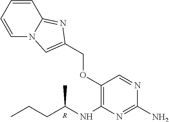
[R].C1(OCC2=CN3C=CC=CC3=N2)=C(NC(CCC)C)N=C(N)N=C1
